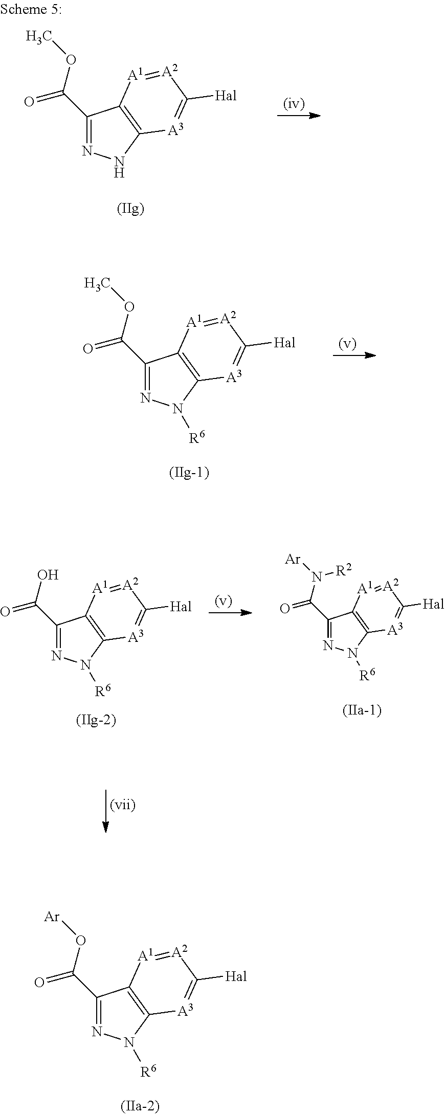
C1(C(=O)OC)=NNC2=C1[A1]=[A2]C([Hal])=[A3]2.C1(C(=O)OC)=NN([R6])C2=C1[A1]=[A2]C([Hal])=[A3]2.C1(C(=O)O)=NN([R6])C2=C1[A1]=[A2]C([Hal])=[A3]2.C1(C(=O)N([R2])[Ar])=NN([R6])C2=C1[A1]=[A2]C([Hal])=[A3]2.C1(C(=O)O[Ar])=NN([R6])C2=C1[A1]=[A2]C([Hal])=[A3]2
